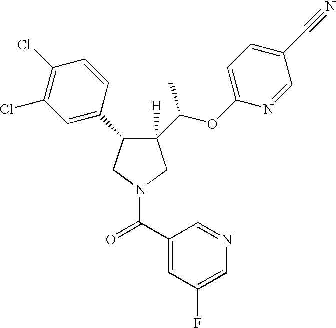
C1(C(OC2=CC=C(C#N)C=N2)C)([H])C(C2=CC(Cl)=C(Cl)C=C2)CN(C(C2=CC(F)=CN=C2)=O)C1
